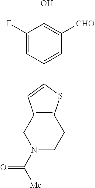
C1=C(F)C(O)=C([CHO])C=C1C1=CC2=C(S1)CCN(C([Me])=O)C2
